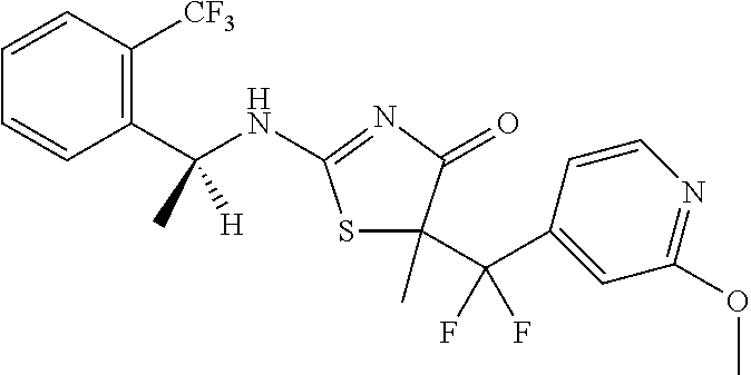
C1=CC(C(NC2=NC(=O)C(C(C3=CC(OC)=NC=C3)(F)F)(C)S2)(C)[H])=C([CF3])C=C1
